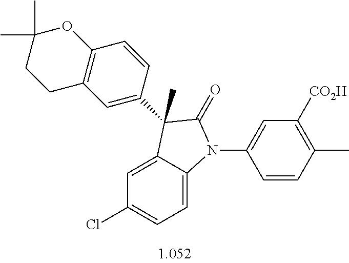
C1=C2C(=CC=C1Cl)N(C1=CC([CO2H])=C(C)C=C1)C(=O)C2(C)C1=CC2=C(C=C1)OC(C)(C)CC2
